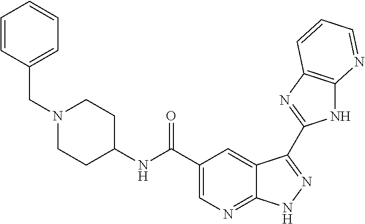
C(C1=CN=C2C(=C1)C(C1=NC3=C(N1)N=CC=C3)=NN2)(=O)NC1CCN(CC2=CC=CC=C2)CC1
